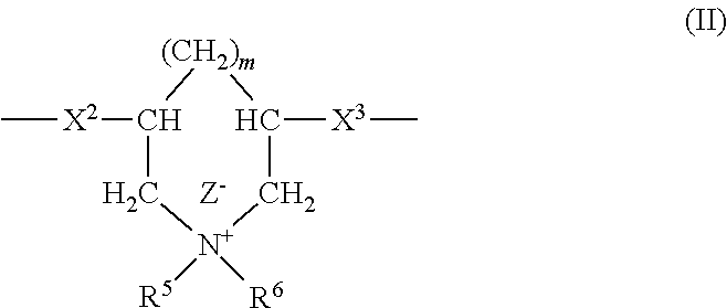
C[X2]C1[(CH2)m]C([X3]C)C[N+]([R5])([R6])C1.[Z-]
